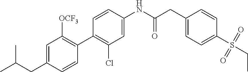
C1=C(CC(C)C)C=CC(C2=C(Cl)C=C(NC(CC3=CC=C(S(CC)(=O)=O)C=C3)=O)C=C2)=C1[OCF3]
